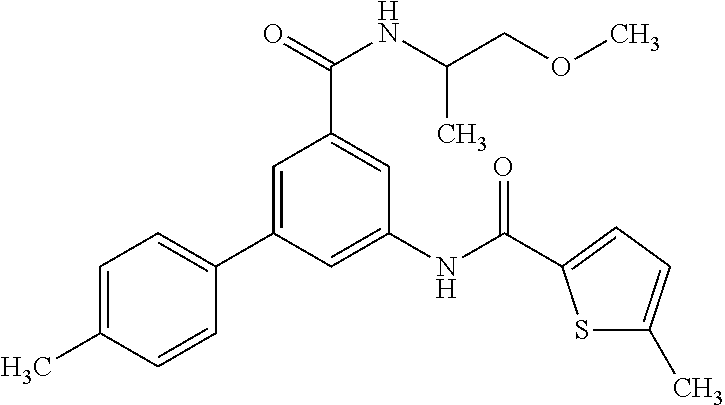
C1=C(C)C=CC(C2=CC(C(=O)NC(C)COC)=CC(NC(=O)C3=CC=C(C)S3)=C2)=C1
